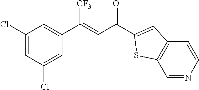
C1(Cl)=CC(Cl)=CC(C(=CC(=O)C2=CC3=C(C=NC=C3)S2)[CF3])=C1
